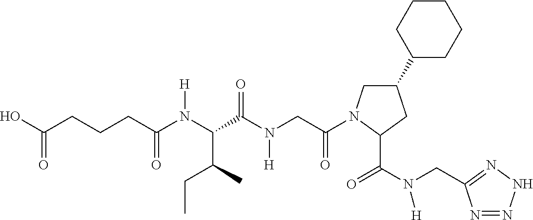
C1(C2CCCCC2)CN(C(CN(C(C(N(C(CCCC(O)=O)=O)[H])C(C)CC)=O)[H])=O)C(C(N(CC2=NNN=N2)[H])=O)C1
